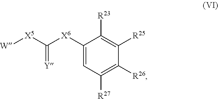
C1([X6]C([X5][W])=[Y])=CC([R27])=C([R26])C([R25])=C1[R23]
